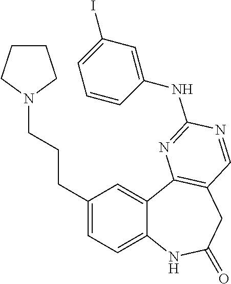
C12=CC=C(CCCN3CCCC3)C=C1C1=C(CC(=O)N2)C=NC(NC2=CC(I)=CC=C2)=N1
